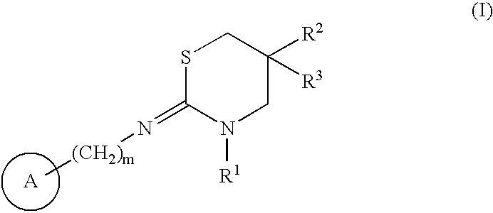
S1C(=N[(CH2)m]C)N([R1])CC([R2])([R3])C1
